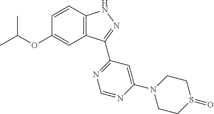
O(C1=CC2=C(C=C1)NN=C2C1=NC=NC(N2CCS(=O)CC2)=C1)C(C)C
